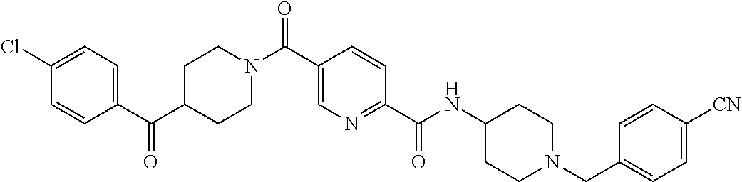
C1CN(C(C2=CN=C(C(=O)NC3CCN(CC4=CC=C([CN])C=C4)CC3)C=C2)=O)CCC1C(C1=CC=C(Cl)C=C1)=O
